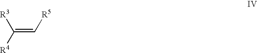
[R4]C(=C[R5])[R3]
